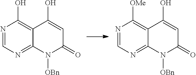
N1=CN=C2C(=C1O)C(O)=CC(=O)N2[OBn].N1=CN=C2C(=C1[OMe])C(O)=CC(=O)N2[OBn]
